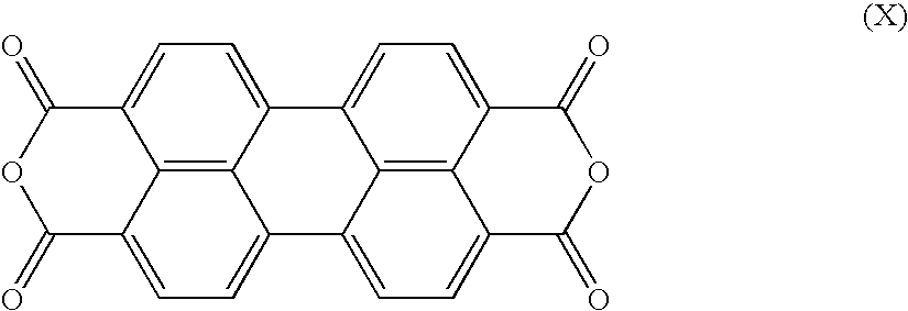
C12=CC=C3C4=C1C(=CC=C4C1=CC=C4C5=C1C3=CC=C5C(=O)OC4=O)C(=O)OC2=O
